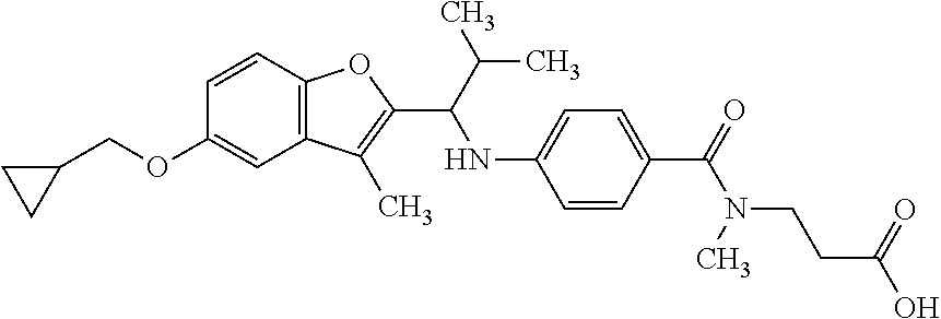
C12=C(C=CC(OCC3CC3)=C1)OC(C(C(C)C)NC1=CC=C(C(=O)N(CCC(O)=O)C)C=C1)=C2C
